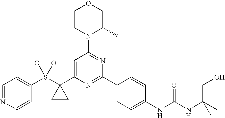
C1(S(C2(C3=CC(N4C(C)COCC4)=NC(C4=CC=C(NC(NC(C)(C)CO)=O)C=C4)=N3)CC2)(O)O)=CC=NC=C1
